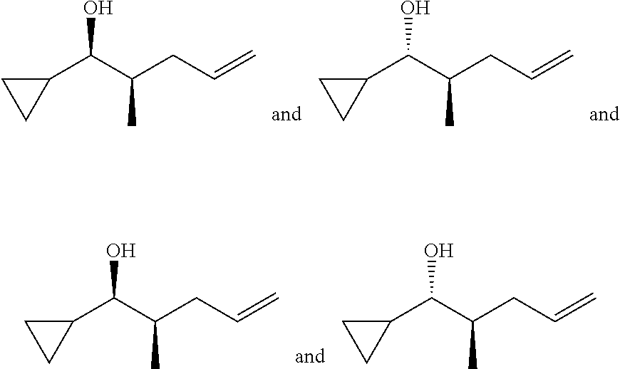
C(C(CC=C)C)(O)C1CC1.C(C(CC=C)C)(O)C1CC1.C(C(CC=C)C)(O)C1CC1.C(C(CC=C)C)(O)C1CC1
